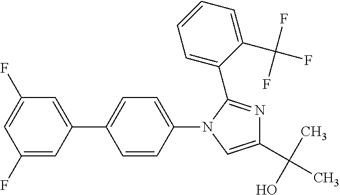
C1(F)=CC(C2=CC=C(N3C=C(C(C)(O)C)N=C3C3=CC=CC=C3C(F)(F)F)C=C2)=CC(F)=C1
